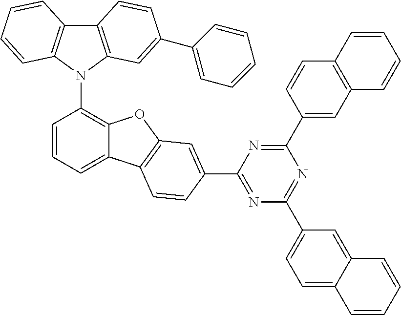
C12=C(N(C3=C4C(=CC=C3)C3=C(O4)C=C(C4=NC(C5=CC=C6C(=C5)C=CC=C6)=NC(C5=CC6=C(C=C5)C=CC=C6)=N4)C=C3)C3=C1C=CC=C3)C=C(C1=CC=CC=C1)C=C2
